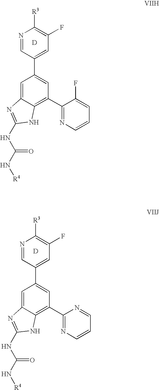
C1=C2C(=C(C3=NC=CC=C3F)C=C1C1=CC(F)=C([R3])N=C1)NC(NC(N[R4])=O)=N2.[D].C1=C2C(=C(C3=NC=CC=N3)C=C1C1=CC(F)=C([R3])N=C1)NC(NC(N[R4])=O)=N2.[D]
